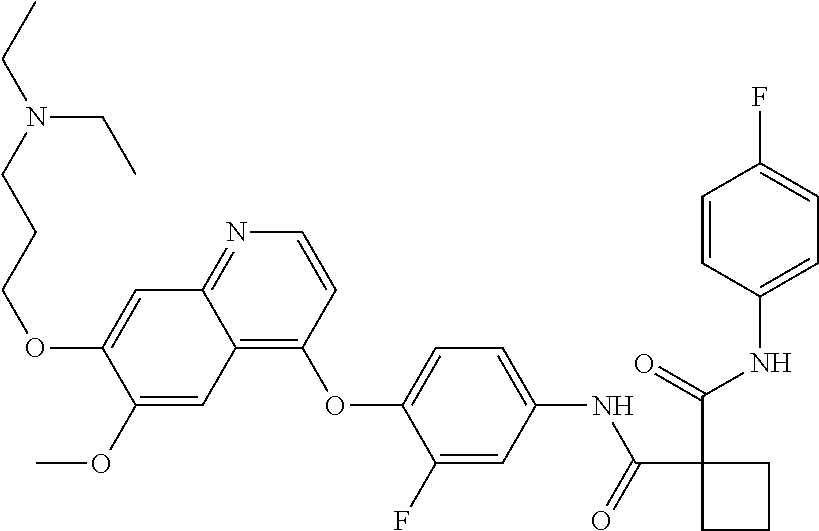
C(=O)(NC1=CC=C(OC2=C3C(=NC=C2)C=C(OCCCN(CC)CC)C(OC)=C3)C(F)=C1)C1(C(=O)NC2=CC=C(F)C=C2)CCC1
